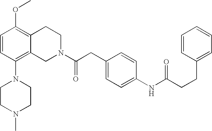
C1=CC(N2CCN(C)CC2)=C2C(=C1OC)CCN(C(CC1=CC=C(NC(CCC3=CC=CC=C3)=O)C=C1)=O)C2
